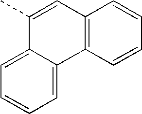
C12=C(C=CC=C1)C1=CC=CC=C1C(C)=C2
